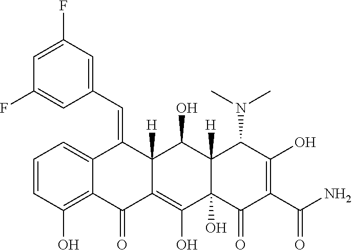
C1=CC(O)=C2C(=C1)C(=CC1=CC(F)=CC(F)=C1)C1([H])C(=C(O)C3(O)C([H])(C1O)C(N(C)C)C(O)=C(C(N)=O)C3=O)C2=O
